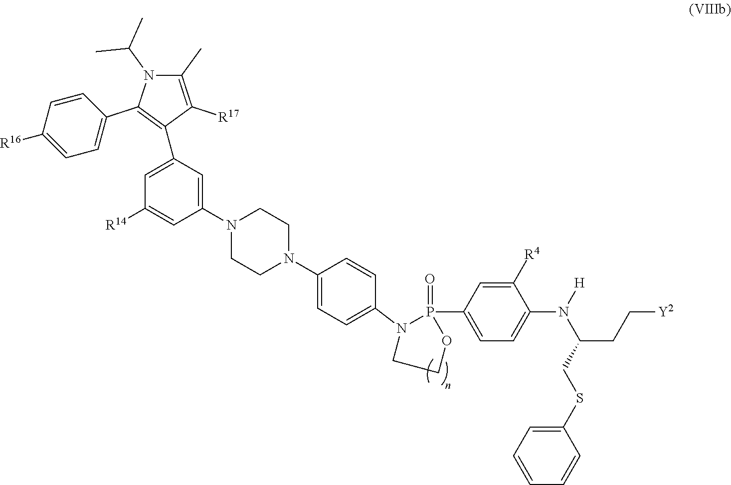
C1=CC=CC(SCC(CC[Y2])N(C2=CC=C(P3(=O)N(C4=CC=C(N5CCN(C6=CC(C7=C(C8=CC=C([R16])C=C8)N(C(C)C)C(C)=C7[R17])=CC([R14])=C6)CC5)C=C4)CCO3)C=C2[R4])[H])=C1
